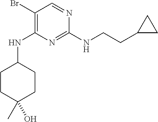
N1=C(NCCC2CC2)N=CC(Br)=C1NC1CCC(O)(C)CC1
